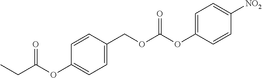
C1=C(COC(OC2=CC=C([NO2])C=C2)=O)C=CC(OC(=O)CC)=C1
